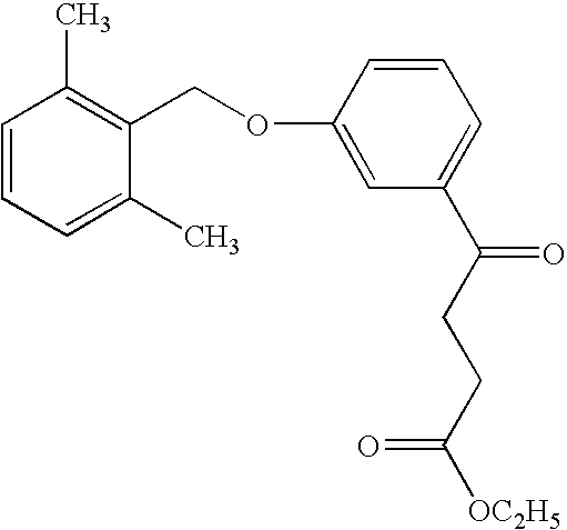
C1(COC2=CC(C(CCC([OC2H5])=O)=O)=CC=C2)=C(C)C=CC=C1C
